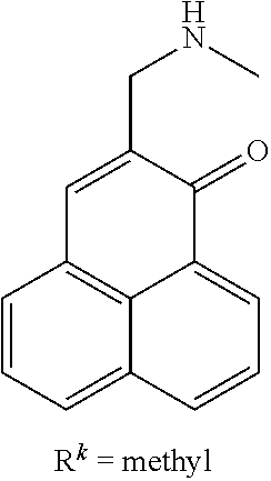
C1=C(CNC)C(=O)C2=CC=CC3=CC=CC1=C23
